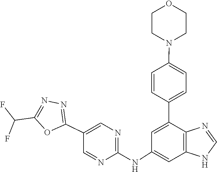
C1=NC2=C(N1)C=C(NC1=NC=C(C3=NN=C(C(F)F)O3)C=N1)C=C2C1=CC=C(N2CCOCC2)C=C1
